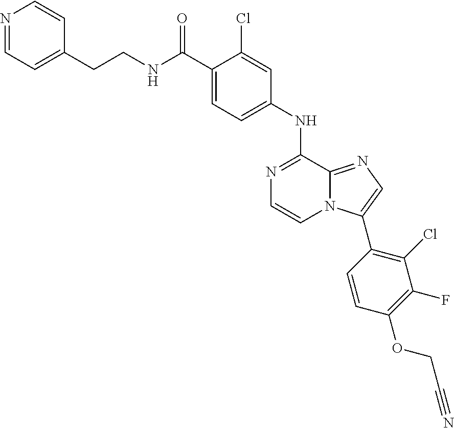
N(C(C1=CC=C(NC2=NC=CN3C2=NC=C3C2=C(Cl)C(F)=C(OCC#N)C=C2)C=C1Cl)=O)CCC1=CC=NC=C1
